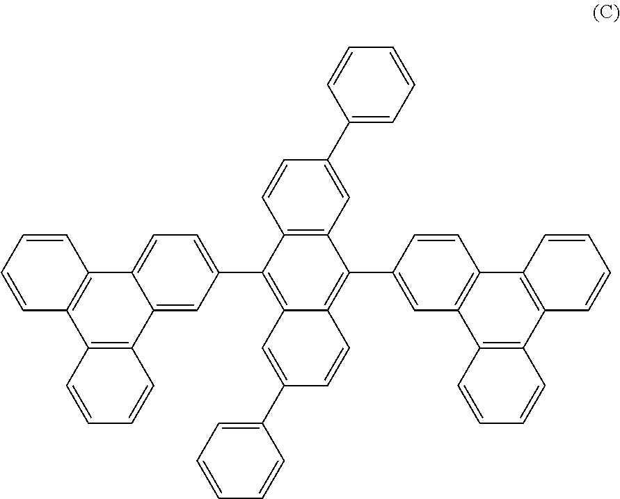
C1(C2=CC=CC=C2)=CC2=C(C=C1)C(C1=CC=C3C(=C1)C1=C(C4=C3C=CC=C4)C=CC=C1)=C1C(=C2C2=CC3=C(C=C2)C2=C(C4=C3C=CC=C4)C=CC=C2)C=CC(C2=CC=CC=C2)=C1
